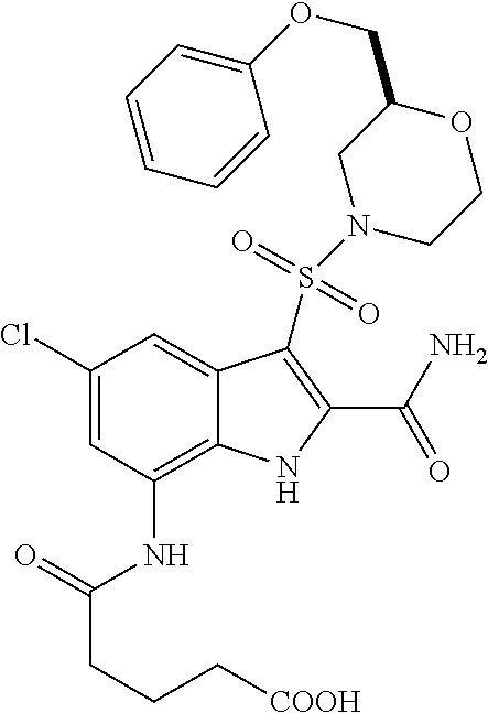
C1(Cl)=CC(NC(CCC[COOH])=O)=C2C(=C1)C(S(N1CCOC(COC3=CC=CC=C3)C1)(=O)=O)=C(C(N)=O)N2
